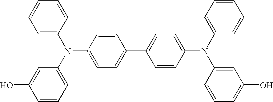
OC1=CC(N(C2=CC=CC=C2)C2=CC=C(C3=CC=C(N(C4=CC=CC=C4)C4=CC(O)=CC=C4)C=C3)C=C2)=CC=C1
